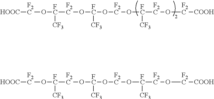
[HOOC][F2C]O[FC]([CF3])[F2C]O[FC]([CF3])O[F2C]O[FC]([CF3])[F2C]O[F2C][COOH].[HOOC][F2C]O[FC]([CF3])[F2C]O[FC]([CF3])O[F2C]O[FC]([CF3])[F2C]O[F2C][COOH]
